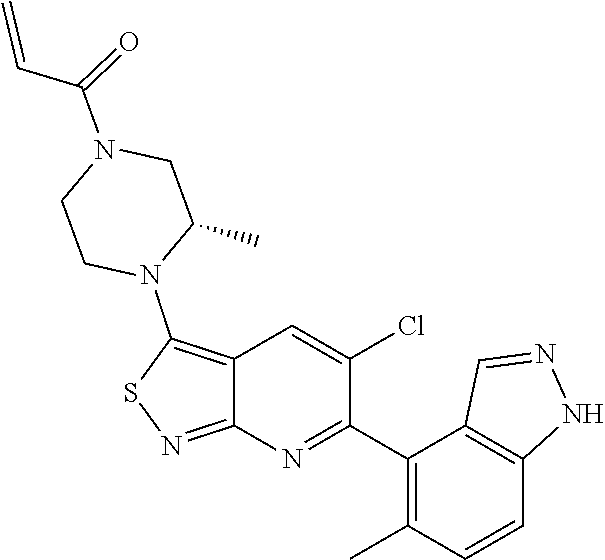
C1(C)CN(C(=O)C=C)CCN1C1=C2C(=NS1)N=C(C1=C(C)C=CC3=C1C=NN3)C(Cl)=C2
